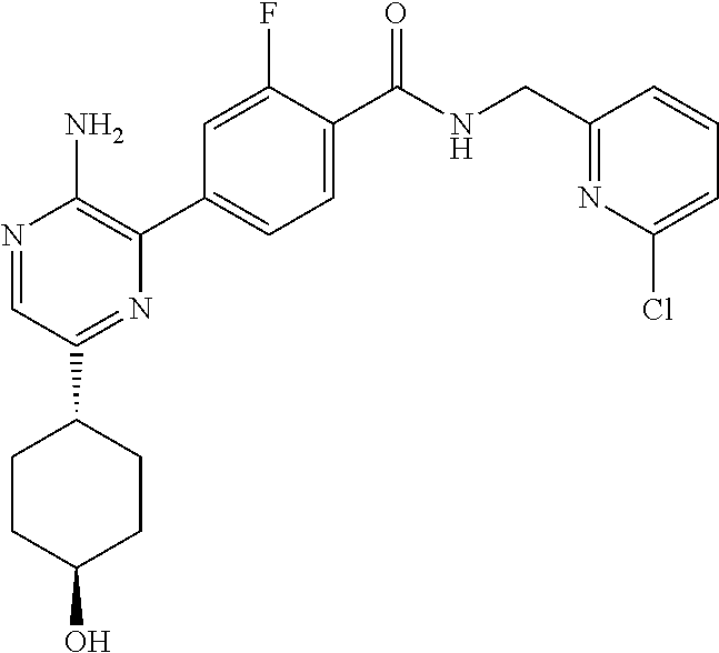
N1=CC(C2CCC(O)CC2)=NC(C2=CC=C(C(NCC3=NC(Cl)=CC=C3)=O)C(F)=C2)=C1N
